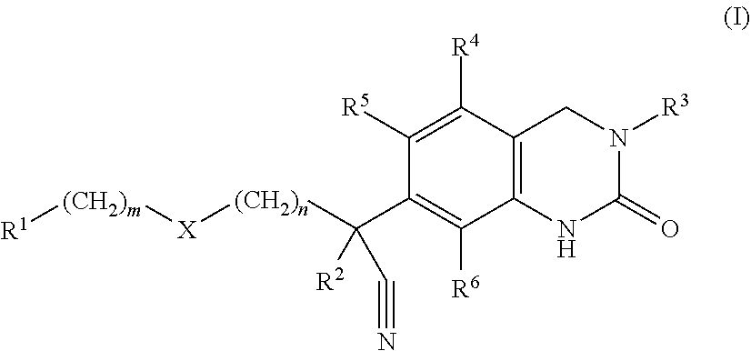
C12=C(C([R4])=C([R5])C(C([(CH2)n][X][(CH2)m][R1])([R2])C#N)=C1[R6])CN([R3])C(=O)N2
